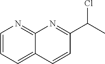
C1=CC=C2C(=N1)N=C(C(C)Cl)C=C2
